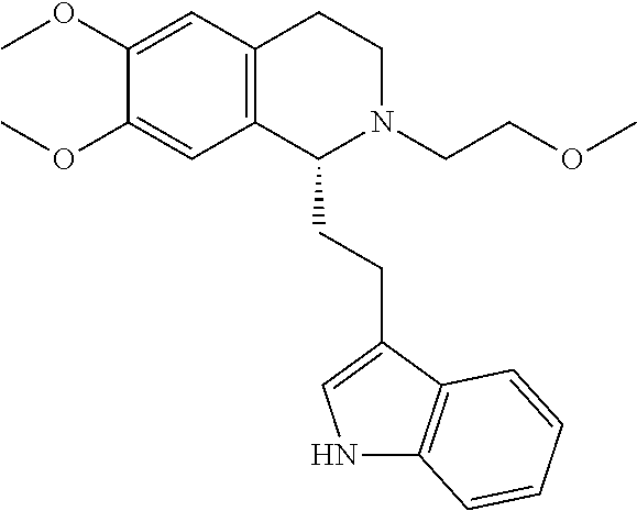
C1(OC)=CC2=C(C=C1OC)C(CCC1=CNC3=C1C=CC=C3)N(CCOC)CC2
